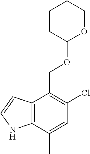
C1(Cl)=C(COC2OCCCC2)C2=C(C(C)=C1)NC=C2
